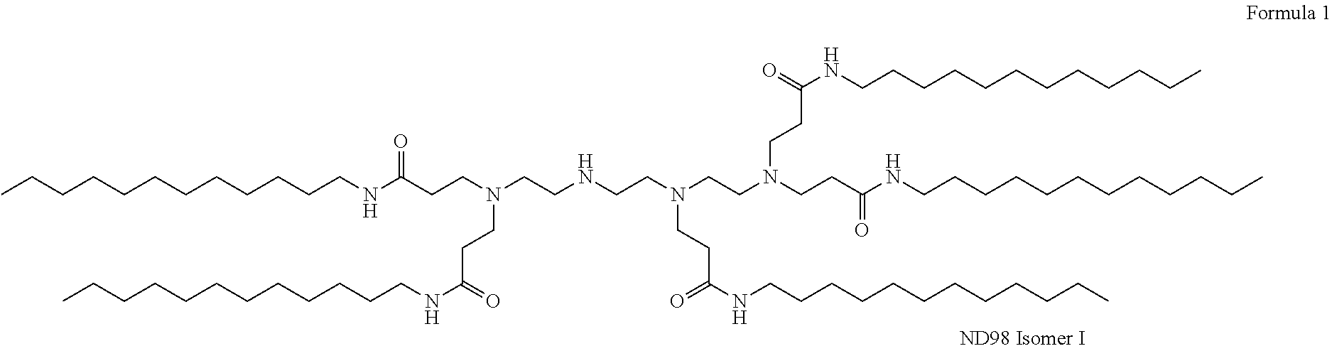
CCCCCCCCCCCCNC(CCN(CCC(=O)NCCCCCCCCCCCC)CCNCCN(CCN(CCC(NCCCCCCCCCCCC)=O)CCC(=O)NCCCCCCCCCCCC)CCC(=O)NCCCCCCCCCCCC)=O
